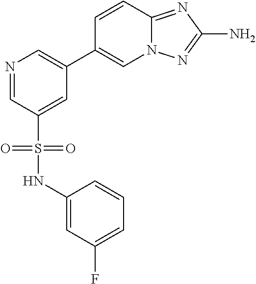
N1=CC(S(NC2=CC(F)=CC=C2)(=O)=O)=CC(C2=CN3C(=NC(N)=N3)C=C2)=C1
